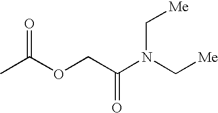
CC(OCC(N(C[Me])C[Me])=O)=O
